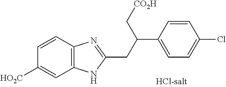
C12=C(C=CC([HO2C])=C1)N=C(CC(C[CO2H])C1=CC=C(Cl)C=C1)N2
